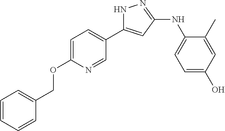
C1=C(OCC2=CC=CC=C2)N=CC(C2=CC(NC3=CC=C(O)C=C3C)=NN2)=C1
